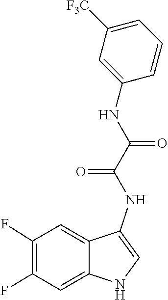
N(C1=CNC2=CC(F)=C(F)C=C12)C(C(NC1=CC([F3C])=CC=C1)=O)=O
